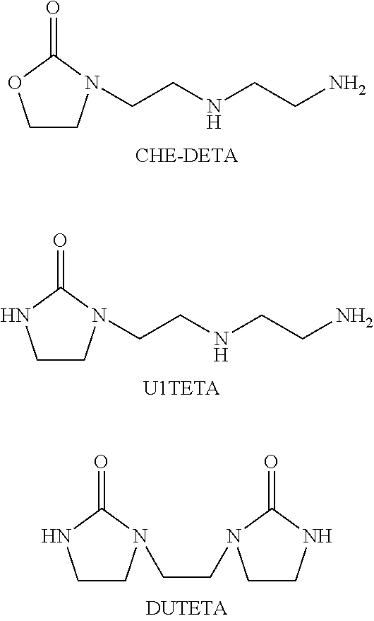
C1CN(CCNCCN)C(=O)O1.C1CN(CCNCCN)C(=O)N1.C1CN(CCN2CCNC2=O)C(=O)N1
